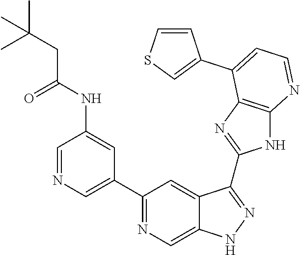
C1=NC=C(C2=NC=C3C(=C2)C(C2=NC4=C(N2)N=CC=C4C2=CSC=C2)=NN3)C=C1NC(=O)CC(C)(C)C
